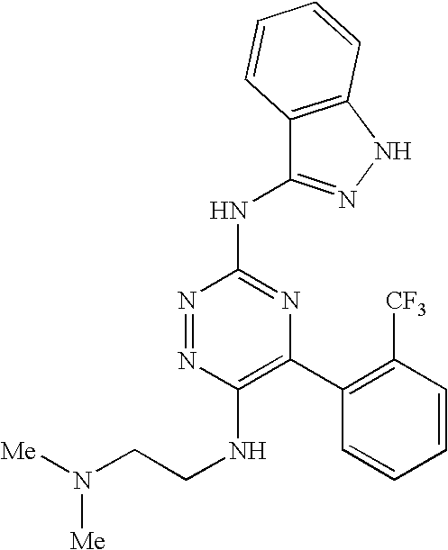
C1(NCCN([Me])[Me])=C(C2=C([CF3])C=CC=C2)N=C(NC2=NNC3=C2C=CC=C3)N=N1
